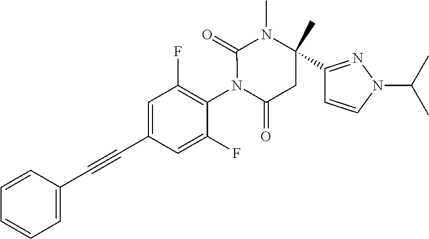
C1=CC(C#CC2=CC(F)=C(N3C(=O)CC(C4=NN(C(C)C)C=C4)(C)N(C)C3=O)C(F)=C2)=CC=C1
